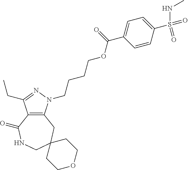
C12=C(CC3(CNC1=O)CCOCC3)N(CCCCOC(C1=CC=C(S(=O)(NC)=O)C=C1)=O)N=C2CC
